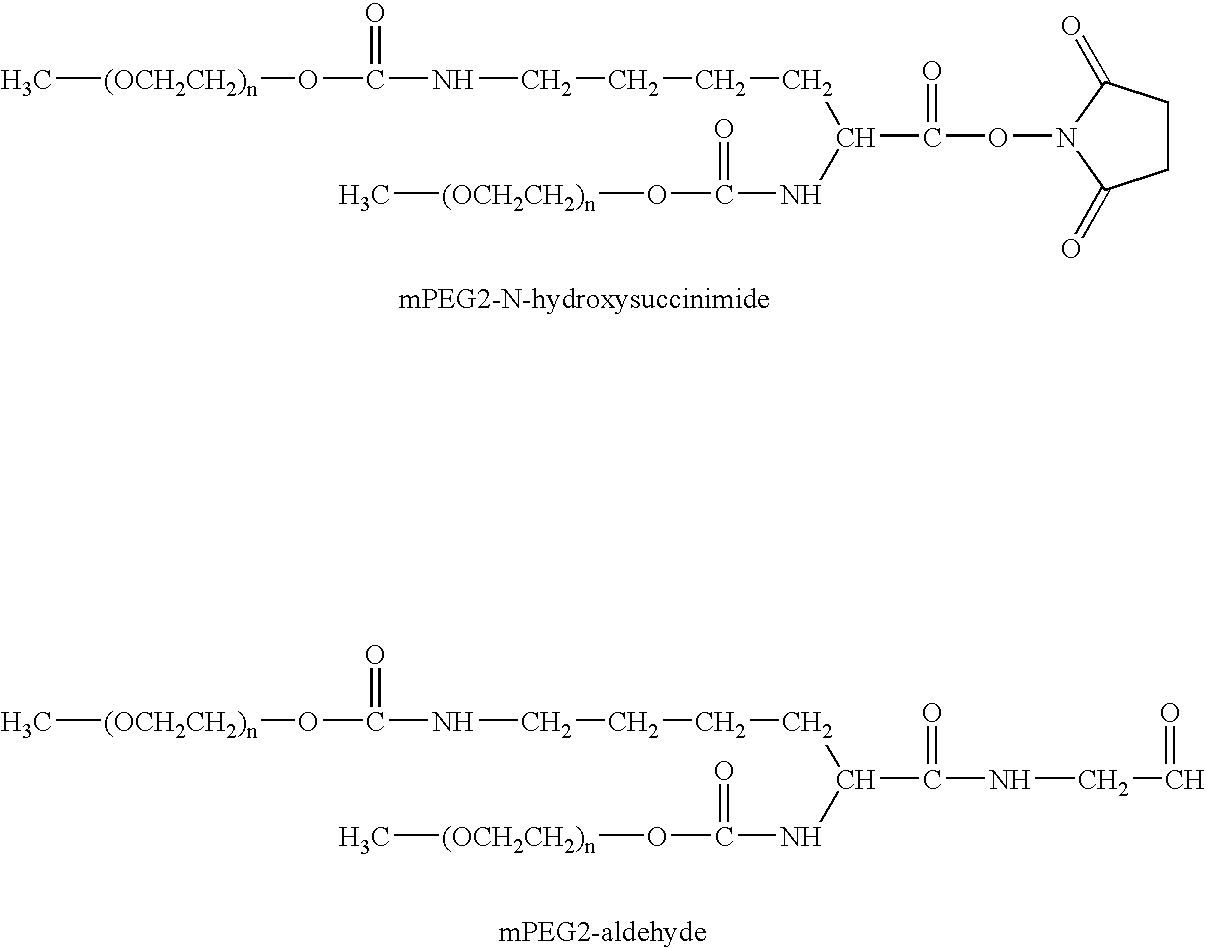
C[(OCH2CH2)n]OC(NCCCCC(NC(O[(OCH2CH2)n]C)=O)C(ON1C(=O)CCC1=O)=O)=O.C[(OCH2CH2)n]OC(NCCCCC(NC(O[(OCH2CH2)n]C)=O)C(=O)NCC=O)=O
